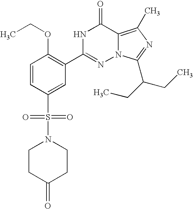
C1=CC(S(=O)(=O)N2CCC(=O)CC2)=CC(C2=NN3C(=C(C)N=C3C(CC)CC)C(=O)N2)=C1OCC
